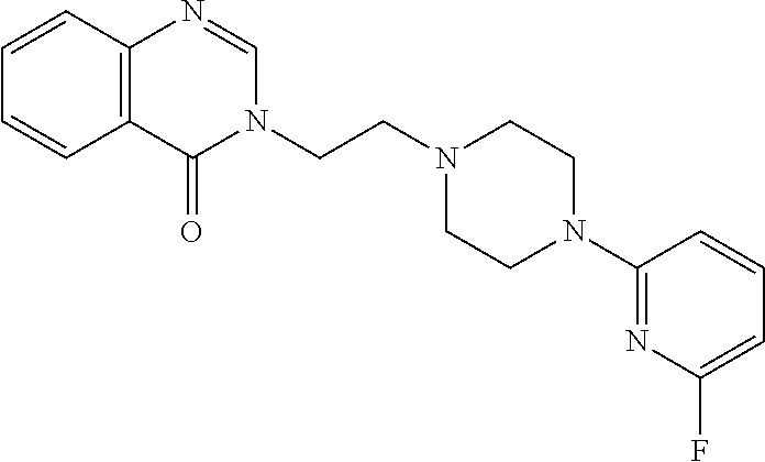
N1(CCN2CCN(C3=NC(F)=CC=C3)CC2)C=NC2=C(C1=O)C=CC=C2
